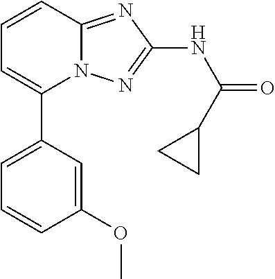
C1=C(C2=CC=CC3=NC(NC(=O)C4CC4)=NN23)C=C(OC)C=C1
